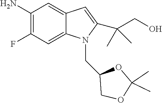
C1(N)=C(F)C=C2C(=C1)C=C(C(CO)(C)C)N2CC1COC(C)(C)O1
